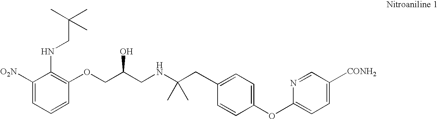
C1([O2N])=CC=CC(OCC(CNC(CC2=CC=C(OC3=CC=C([CONH2])C=N3)C=C2)(C)C)O)=C1NCC(C)(C)C
